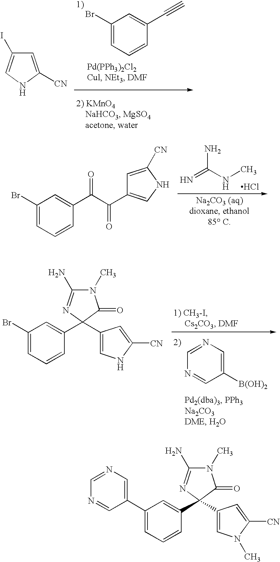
C1(C2=CC=CC(C3(C4=CN(C)C([CN])=C4)N=C(N)N(C)C3=O)=C2)=CN=CN=C1.C1(Br)=CC=CC(C#C)=C1.C1=C([CN])NC=C1I.N=C(NC)N.Cl.C1(Br)=CC=CC(C(C(=O)C2=CNC([CN])=C2)=O)=C1.BrC1=CC=CC(C2(C3=CNC([CN])=C3)N=C(N)N(C)C2=O)=C1.C1([B(OH)2])=CN=CN=C1
